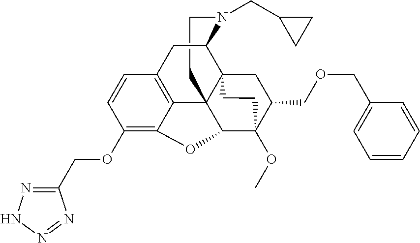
C1CN(CC2CC2)C2C34C15C1=C(C=CC(OCC6=NNN=N6)=C1OC5C(OC)(C(COCC1=CC=CC=C1)C3)CC4)C2
